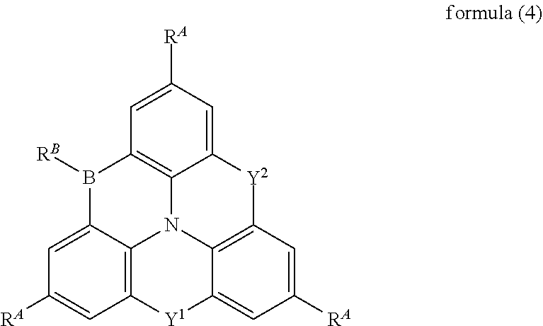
C1=C([RA])C=C2C3=C1B([RB])C1=CC([RA])=CC4=C1N3C1=C([Y2]2)C=C([RA])C=C1[Y1]4
